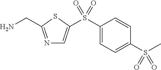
N1=C(CN)SC(S(C2=CC=C(S(C)(=O)=O)C=C2)(=O)=O)=C1
